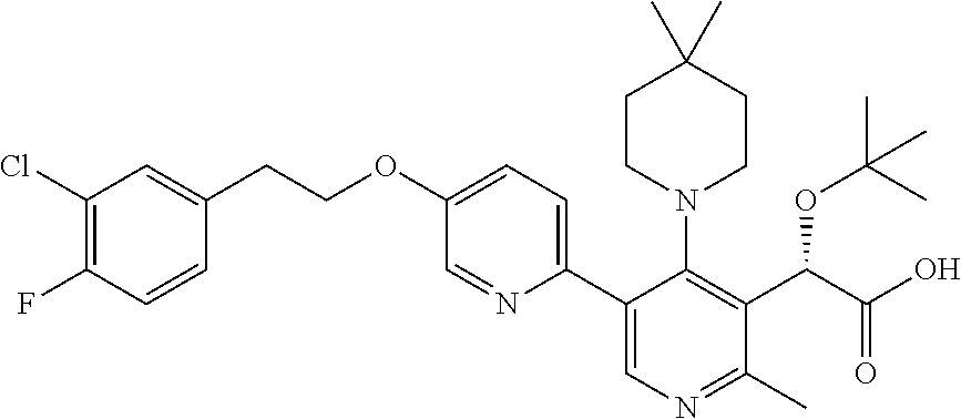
C1(Cl)=C(F)C=CC(CCOC2=CC=C(C3=CN=C(C)C(C(C(O)=O)OC(C)(C)C)=C3N3CCC(C)(C)CC3)N=C2)=C1
